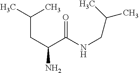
C(CC(C(=O)NCC(C)C)N)(C)C
